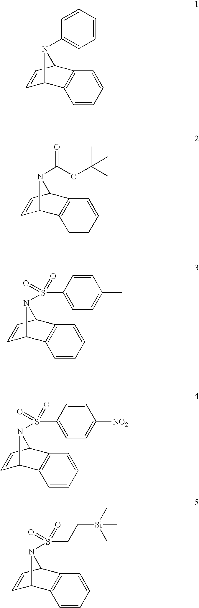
C1=CC=CC(N2C3C=CC2C2=C3C=CC=C2)=C1.C(OC(=O)N1C2C=CC1C1=C2C=CC=C1)(C)(C)C.C1=CC2C3=C(C1N2S(C1=CC=C(C)C=C1)(=O)=O)C=CC=C3.C1=CC2C3=C(C1N2S(C1=CC=C([NO2])C=C1)(=O)=O)C=CC=C3.C1=CC2C3=C(C1N2S(CC[Si](C)(C)C)(=O)=O)C=CC=C3
